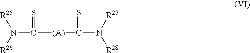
N(C([(A)]C(N([R28])[R27])=S)=S)([R25])[R26]
